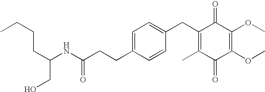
C1(=O)C(C)=C(CC2=CC=C(CCC(=O)NC(CCCC)CO)C=C2)C(=O)C(OC)=C1OC
